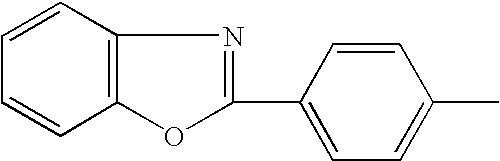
C12=C(C=CC=C1)N=C(C1=CC=C(C)C=C1)O2
